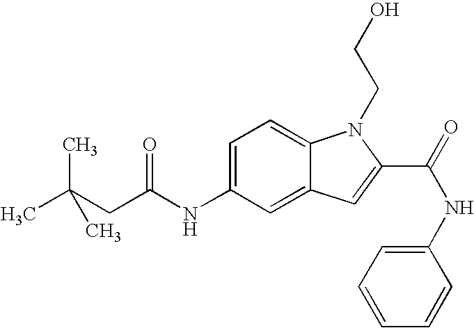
C1=C(NC(CC(C)(C)C)=O)C=C2C(=C1)N(CCO)C(C(=O)NC1=CC=CC=C1)=C2
